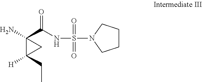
NC1(C(=O)NS(=O)(=O)N2CCCC2)C(CC)([H])C1
